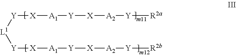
[L1]([Y][X][A1][Y][X][A2][Y][R2a])[Y][X][A1][Y][X][A2][Y][R2b]
